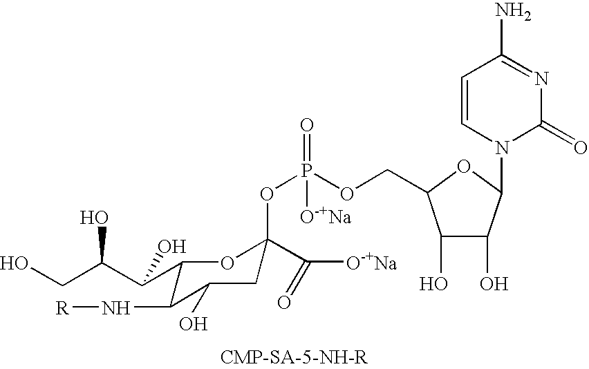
C1(C(C(CO)O)O)C(N[R])C(O)CC(OP([O-+Na])(=O)OCC2C(O)C(O)C(N3C(=O)N=C(N)C=C3)O2)(C([O-+Na])=O)O1
